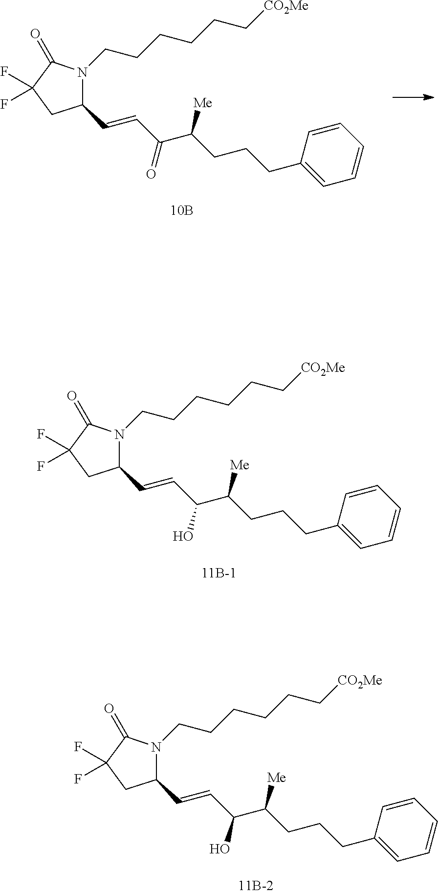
N1(CCCCCC[CO2Me])C(C=CC(=O)C([Me])CCCC2=CC=CC=C2)CC(F)(F)C1=O.N1(CCCCCC[CO2Me])C(C=CC(O)C([Me])CCCC2=CC=CC=C2)CC(F)(F)C1=O.N1(CCCCCC[CO2Me])C(C=CC(O)C([Me])CCCC2=CC=CC=C2)CC(F)(F)C1=O
